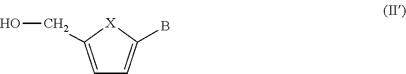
C1=C(CO)[X]C(B)=C1
